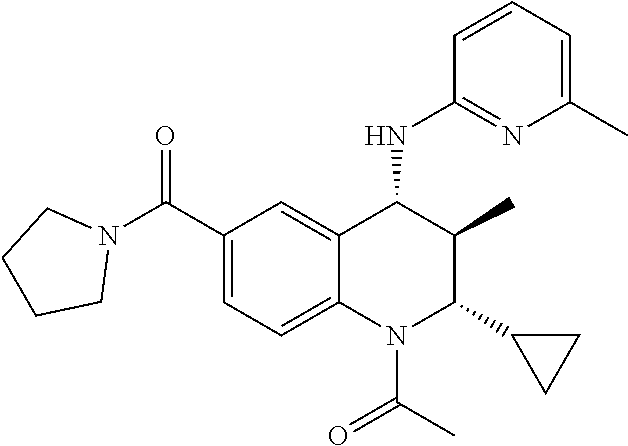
C1(C(N2CCCC2)=O)=CC=C2C(=C1)C(NC1=NC(C)=CC=C1)C(C)C(C1CC1)N2C(C)=O
